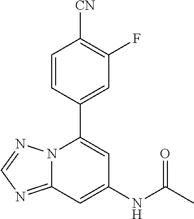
C12=NC=NN1C(C1=CC(F)=C([CN])C=C1)=CC(NC(C)=O)=C2
